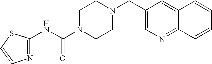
N(C(N1CCN(CC2=CN=C3C(=C2)C=CC=C3)CC1)=O)C1=NC=CS1
